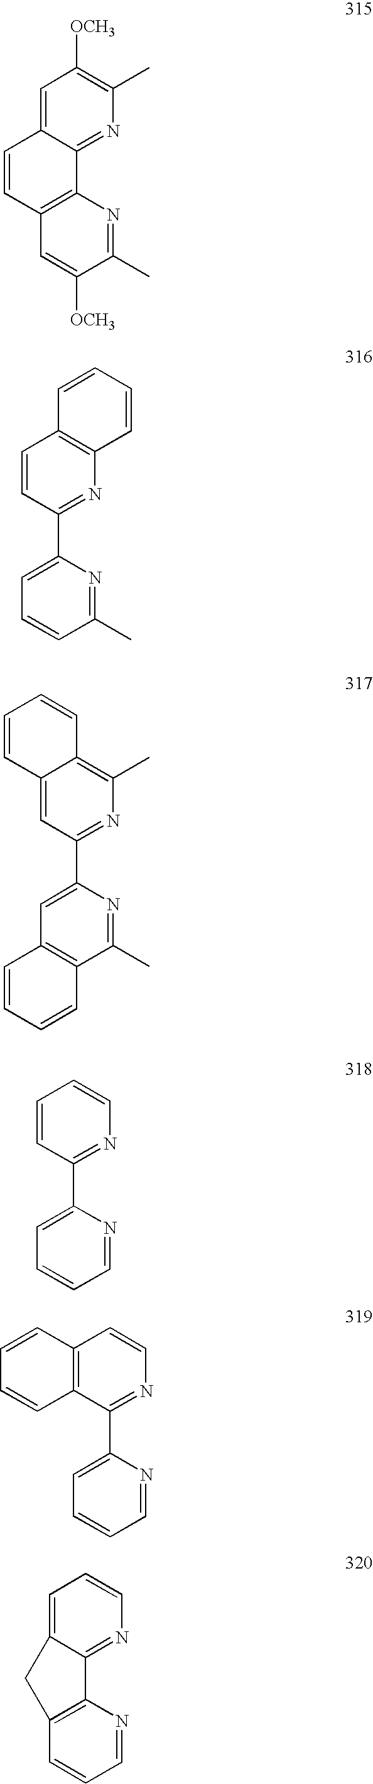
C1=C2C(=NC(C)=C1[OCH3])C1=C(C=C2)C=C([OCH3])C(C)=N1.C1(C)=NC(C2=NC3=C(C=C2)C=CC=C3)=CC=C1.C12=CC(C3=CC4=C(C(C)=N3)C=CC=C4)=NC(C)=C1C=CC=C2.C1=CC(C2=CC=CC=N2)=NC=C1.C12=C(C(C3=CC=CC=N3)=NC=C1)C=CC=C2.C1=C2C(=NC=C1)C1=C(C=CC=N1)C2
